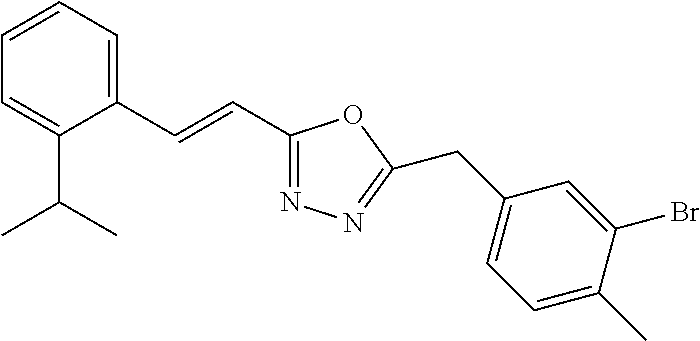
C1=CC=C(C=CC2=NN=C(CC3=CC=C(C)C(Br)=C3)O2)C(C(C)C)=C1
